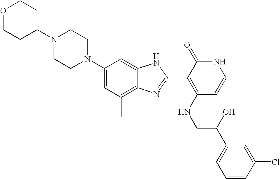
C1(C)=C2C(=CC(N3CCN(C4CCOCC4)CC3)=C1)NC(C1=C(NCC(C3=CC=CC(Cl)=C3)O)C=CNC1=O)=N2
